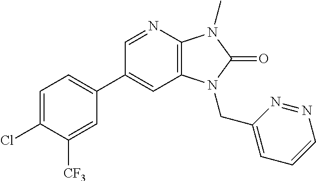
C1(C2=CC=C(Cl)C([CF3])=C2)=CC2=C(N=C1)N(C)C(=O)N2CC1=CC=CN=N1
